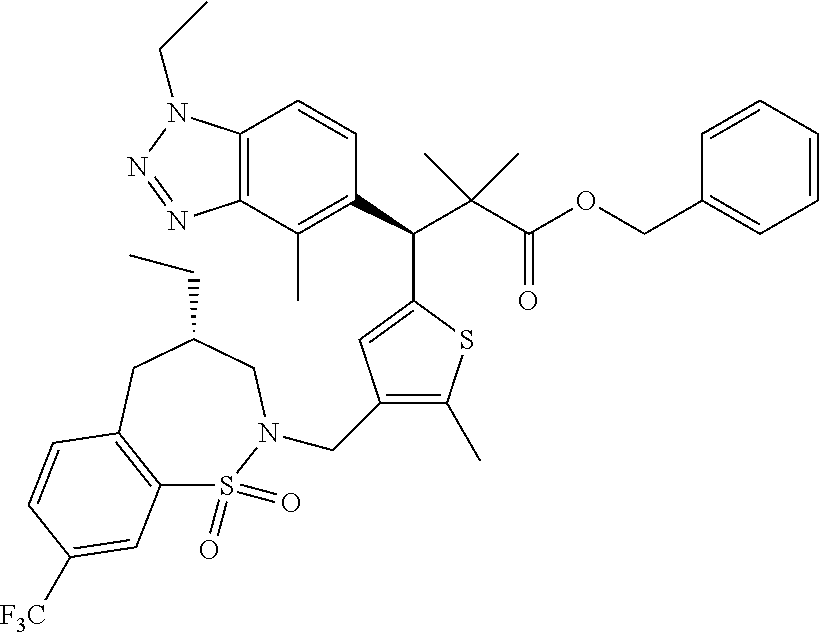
C12=C(C(C)=C(C(C3=CC(CN4S(=O)(=O)C5=C(CC(CC)C4)C=CC([F3C])=C5)=C(C)S3)C(C(OCC3=CC=CC=C3)=O)(C)C)C=C1)N=NN2CC
